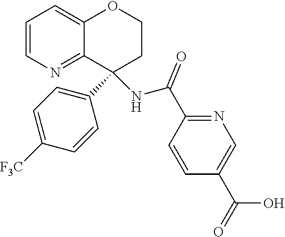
C1=CN=C2C(=C1)OCCC2(C1=CC=C([F3C])C=C1)NC(C1=NC=C(C(O)=O)C=C1)=O
